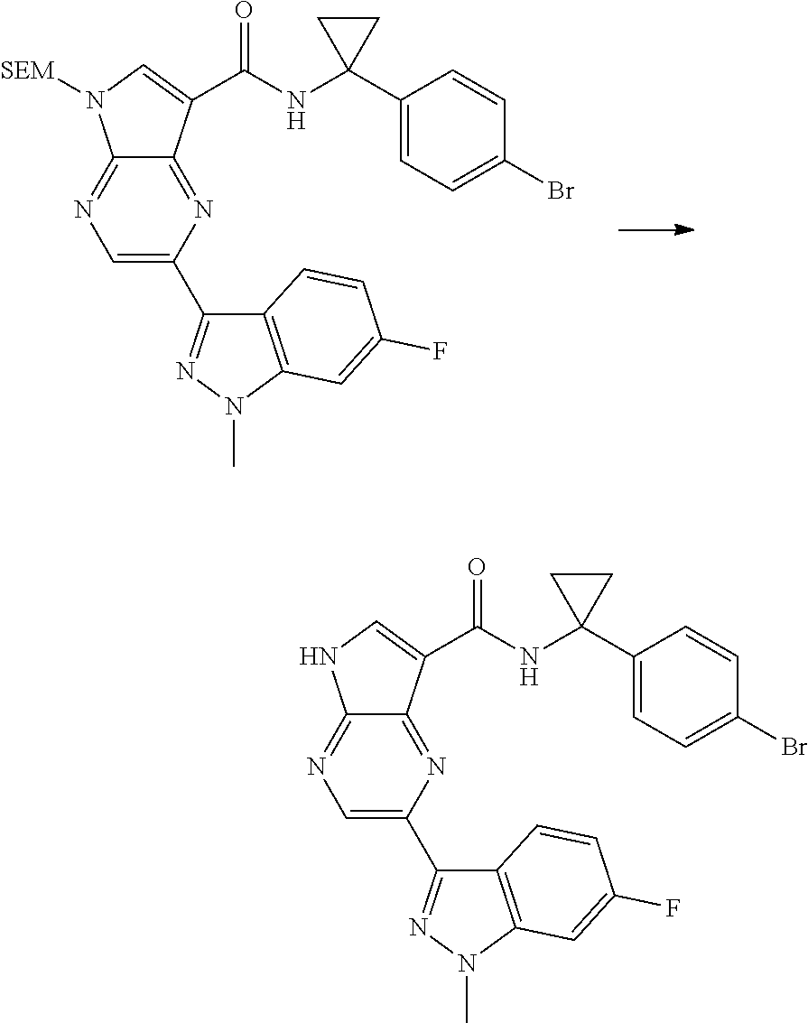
C12=NC=C(C3=NN(C)C4=C3C=CC(F)=C4)N=C1C(C(=O)NC1(C3=CC=C(Br)C=C3)CC1)=CN2[SEM].C12=NC=C(C3=NN(C)C4=C3C=CC(F)=C4)N=C1C(C(=O)NC1(C3=CC=C(Br)C=C3)CC1)=CN2
